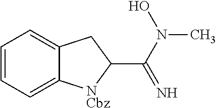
C1=CC=C2C(=C1)CC(C(N(C)O)=N)[NCbz]2
